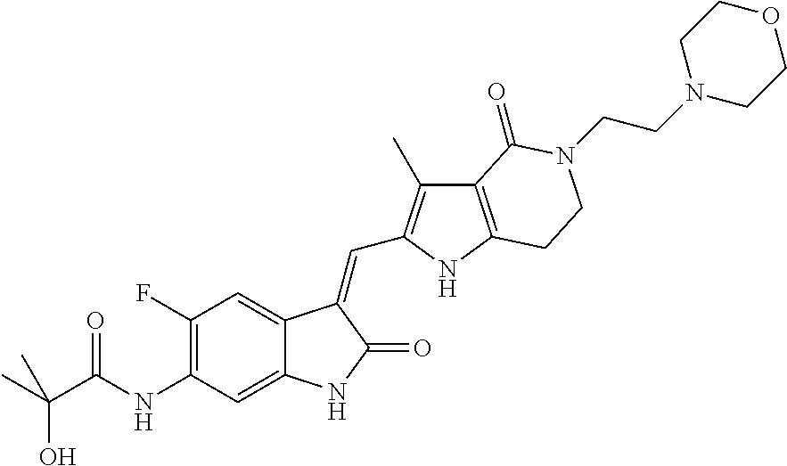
C1(F)=C(NC(=O)C(C)(O)C)C=C2C(=C1)C(=CC1=C(C)C3=C(N1)CCN(CCN1CCOCC1)C3=O)C(=O)N2
